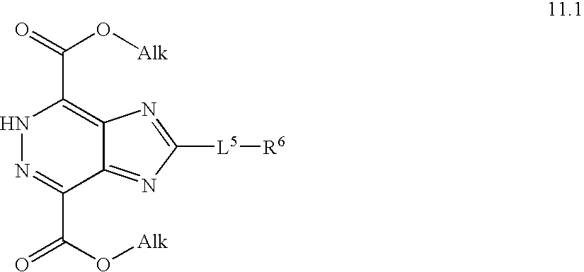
N1N=C(C(O[Alk])=O)C2=NC([L5][R6])=NC2=C1C(=O)O[Alk]
